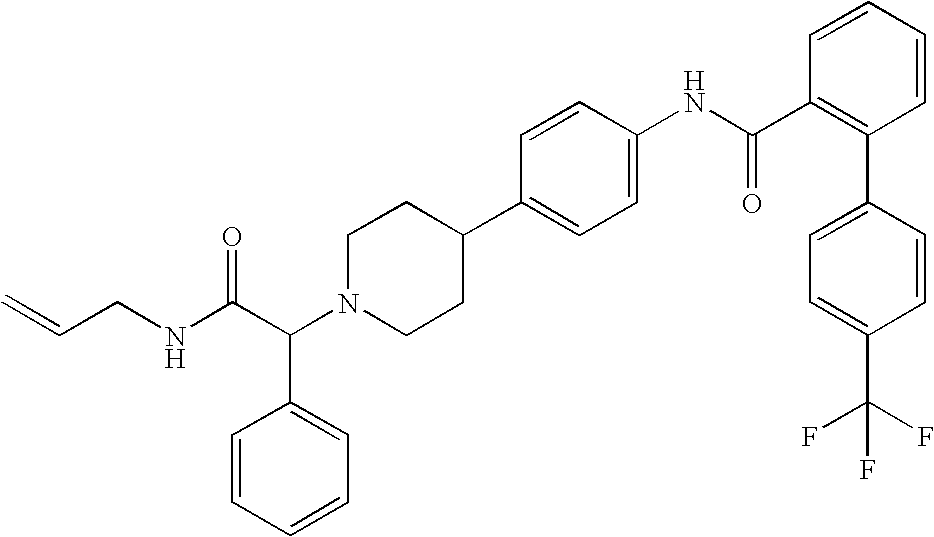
C(C(N1CCC(C2=CC=C(NC(C3=C(C4=CC=C(C(F)(F)F)C=C4)C=CC=C3)=O)C=C2)CC1)C1=CC=CC=C1)(NCC=C)=O
